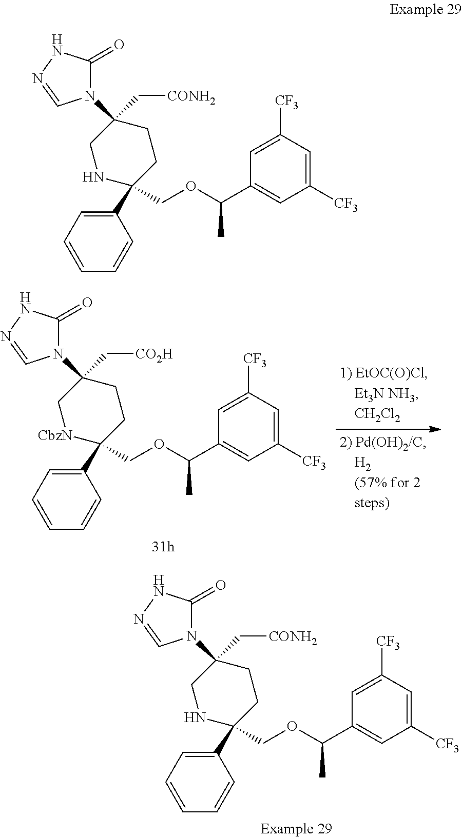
C1(C2(COC(C3=CC([CF3])=CC([CF3])=C3)C)CCC(N3C(=O)NN=C3)(C[CO2H])C[CbzN]2)=CC=CC=C1.C1(C2(COC(C3=CC([CF3])=CC([CF3])=C3)C)CCC(N3C(=O)NN=C3)(C[CONH2])CN2)=CC=CC=C1.C1(C2(COC(C3=CC([CF3])=CC([CF3])=C3)C)CCC(N3C(=O)NN=C3)(C[CONH2])CN2)=CC=CC=C1
